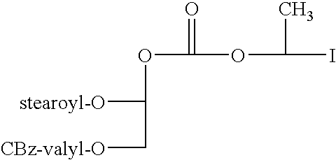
O(C(OC(I)C)=O)C([stearoyl-O])C[CBz-valyl-O]
